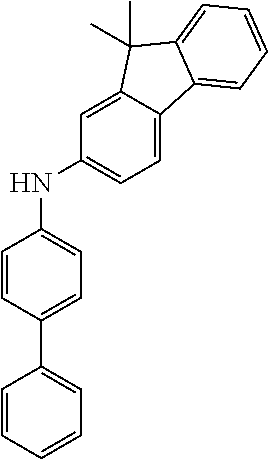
N(C1=CC=C(C2=CC=CC=C2)C=C1)C1=CC=C2C(=C1)C(C)(C)C1=CC=CC=C21
